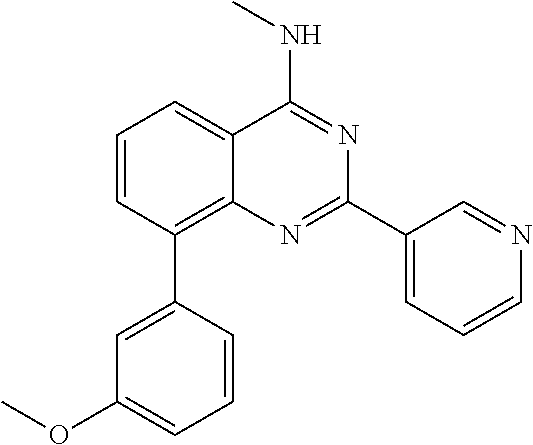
C1=CC(C2=CC(OC)=CC=C2)=C2C(=C1)C(NC)=NC(C1=CC=CN=C1)=N2
